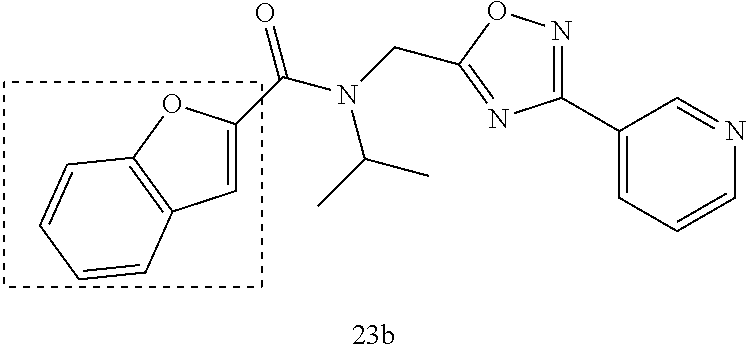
C1(C2=CC=CN=C2)=NOC(CN(C(C2=CC3=C(O2)C=CC=C3)=O)C(C)C)=N1
